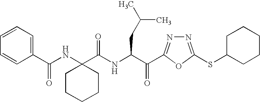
C(C(=O)C1=NN=C(SC2CCCCC2)O1)(CC(C)C)NC(C1(NC(C2=CC=CC=C2)=O)CCCCC1)=O
